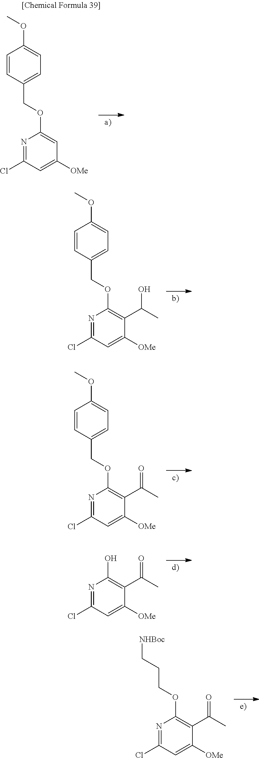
C1=CC(COC2=C(C(C)O)C([OMe])=CC(Cl)=N2)=CC=C1OC.C1=CC(COC2=C(C(C)=O)C([OMe])=CC(Cl)=N2)=CC=C1OC.OC1=C(C(C)=O)C([OMe])=CC(Cl)=N1.O(C1=C(C(C)=O)C([OMe])=CC(Cl)=N1)CCC[NHBoc].C1=CC(COC2=CC([OMe])=CC(Cl)=N2)=CC=C1OC
